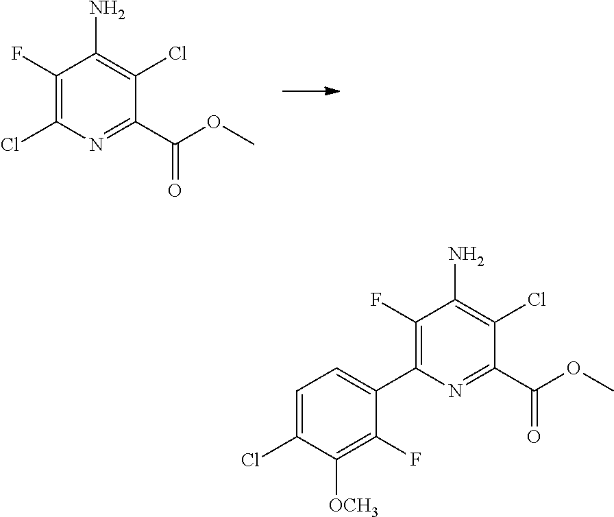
C1(F)=C(Cl)N=C(C(OC)=O)C(Cl)=C1N.C1(F)=C(C2=CC=C(Cl)C([OCH3])=C2F)N=C(C(OC)=O)C(Cl)=C1N
